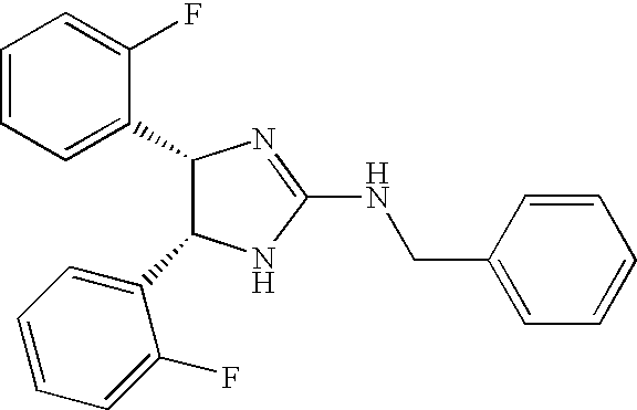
C1(C2C(C3=CC=CC=C3F)NC(NCC3=CC=CC=C3)=N2)=CC=CC=C1F
